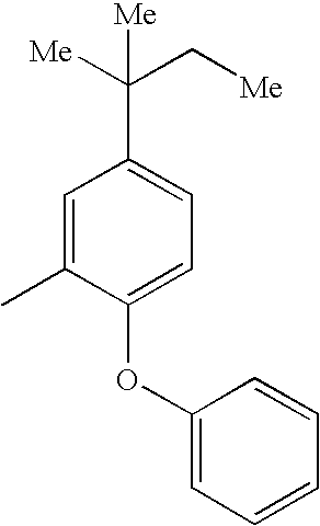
C1=C(C)C(OC2=CC=CC=C2)=CC=C1C([Me])(C[Me])[Me]
